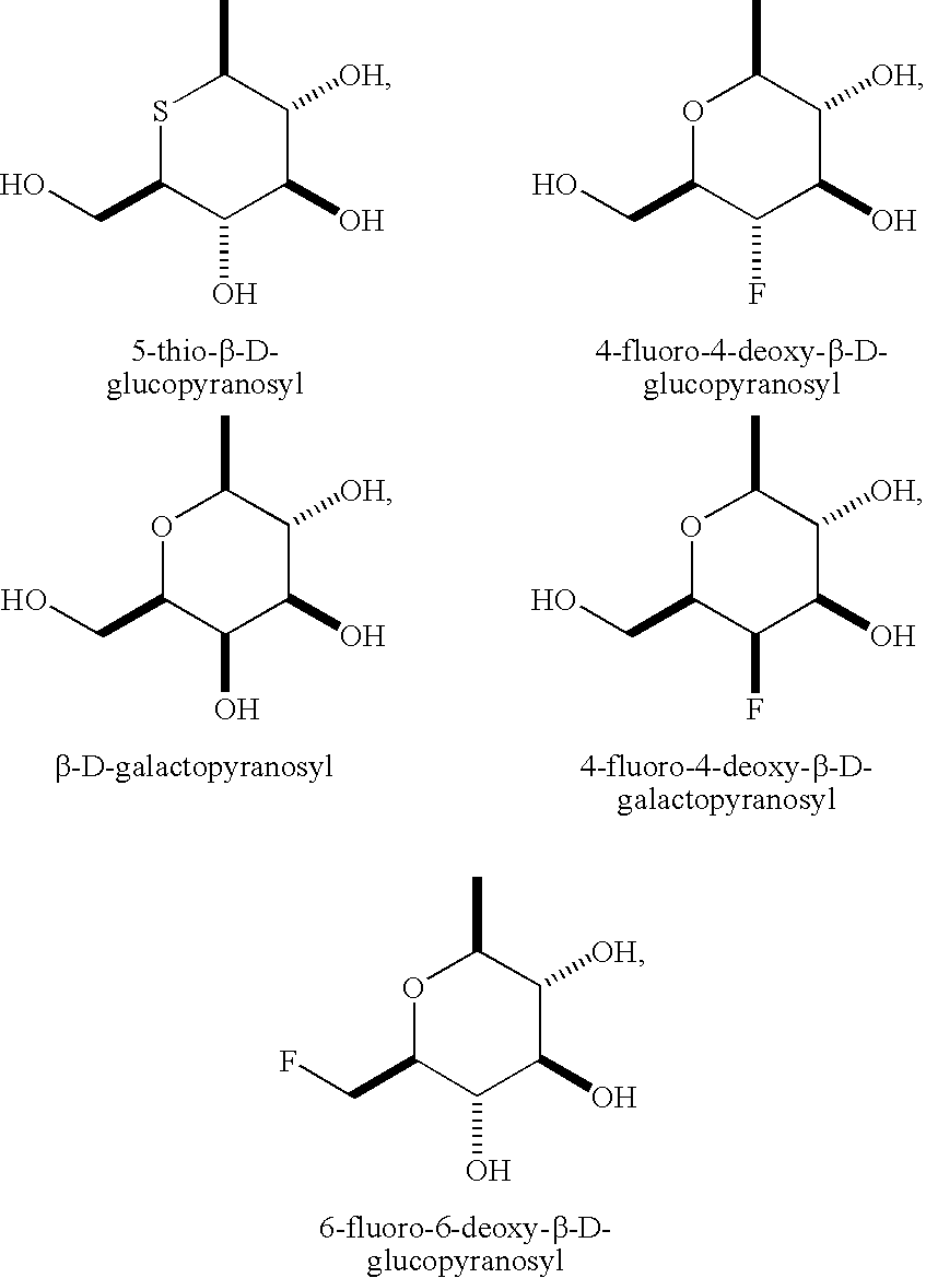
O1C(CF)C(O)C(O)C([OH])C1C.S1C(CO)C(O)C(O)C([OH])C1C.O1C(CO)C(F)C(O)C([OH])C1C.O1C(CO)C(O)C(O)C([OH])C1C.O1C(CO)C(F)C(O)C([OH])C1C
